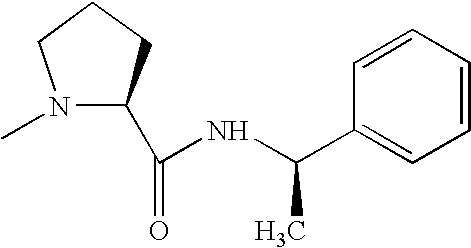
N1(C)C(C(=O)NC(C2=CC=CC=C2)C)CCC1
